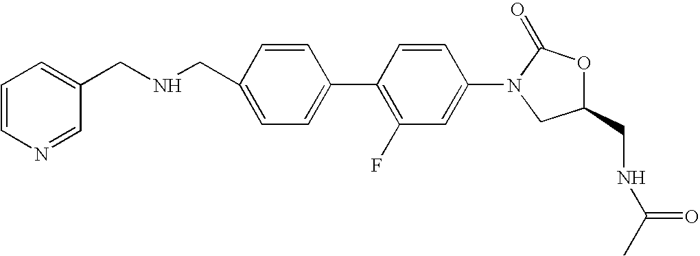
C1=C(CNCC2=CC=CN=C2)C=CC(C2=C(F)C=C(N3CC(CNC(C)=O)OC3=O)C=C2)=C1
